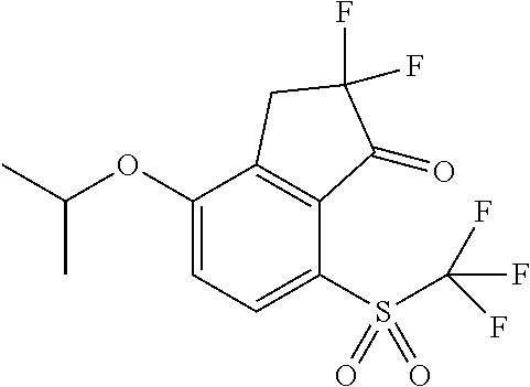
C1(OC(C)C)=CC=C(S(C(F)(F)F)(=O)=O)C2=C1CC(F)(F)C2=O
